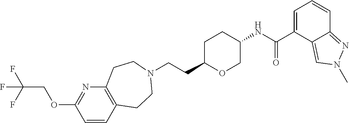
C(CC1OCC(NC(C2=CC=CC3=NN(C)C=C23)=O)CC1)N1CCC2=C(N=C(OCC(F)(F)F)C=C2)CC1
